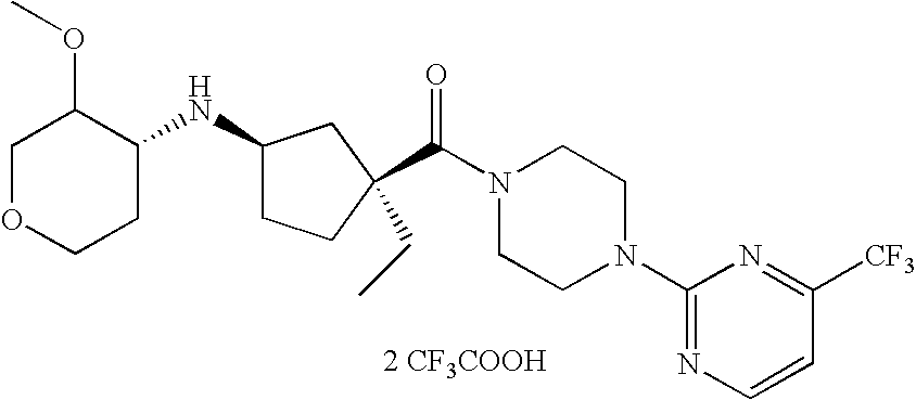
[2 CF3COOH].C1(NC2C(OC)COCC2)CCC(C(N2CCN(C3=NC=CC([CF3])=N3)CC2)=O)(CC)C1
